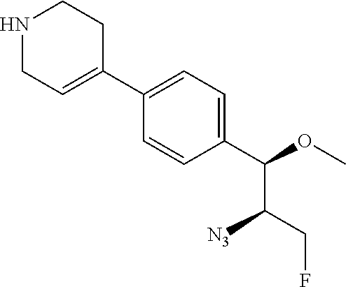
N1CC=C(C2=CC=C(C(OC)C(CF)[N3])C=C2)CC1
